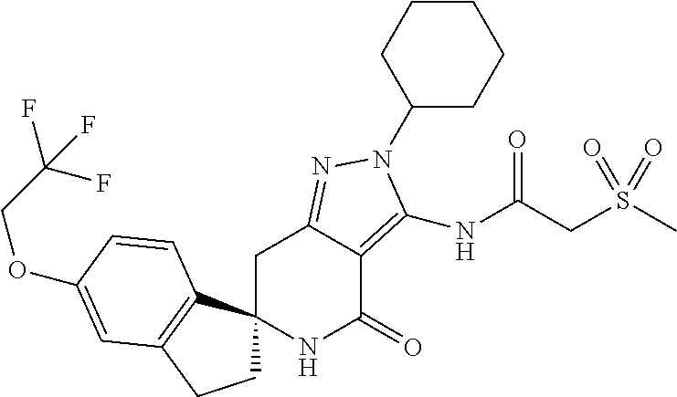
C1C2(C3=C(C1)C=C(OCC(F)(F)F)C=C3)NC(=O)C1=C(NC(=O)CS(C)(=O)=O)N(C3CCCCC3)N=C1C2
